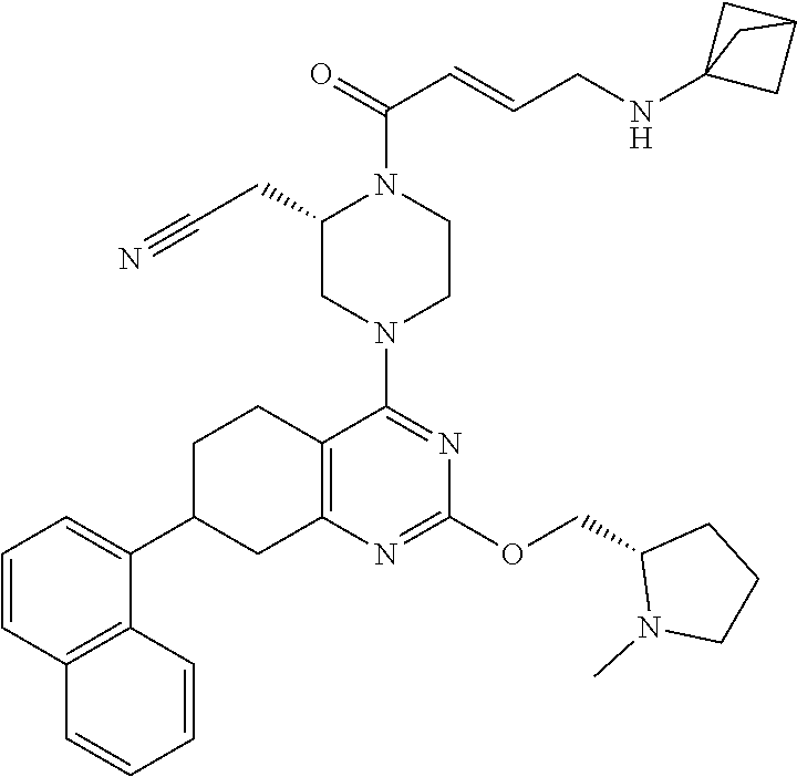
C12=C(N=C(OCC3N(C)CCC3)N=C1N1CCN(C(C=CCNC34CC(C3)C4)=O)C(CC#N)C1)CC(C1=CC=CC3=C1C=CC=C3)CC2
